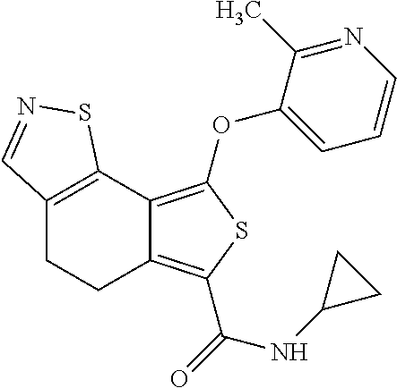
C12=C(C3=C(OC4=CC=CN=C4C)SC(C(=O)NC4CC4)=C3CC1)SN=C2
